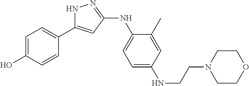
N1C(C2=CC=C(O)C=C2)=CC(NC2=CC=C(NCCN3CCOCC3)C=C2C)=N1
